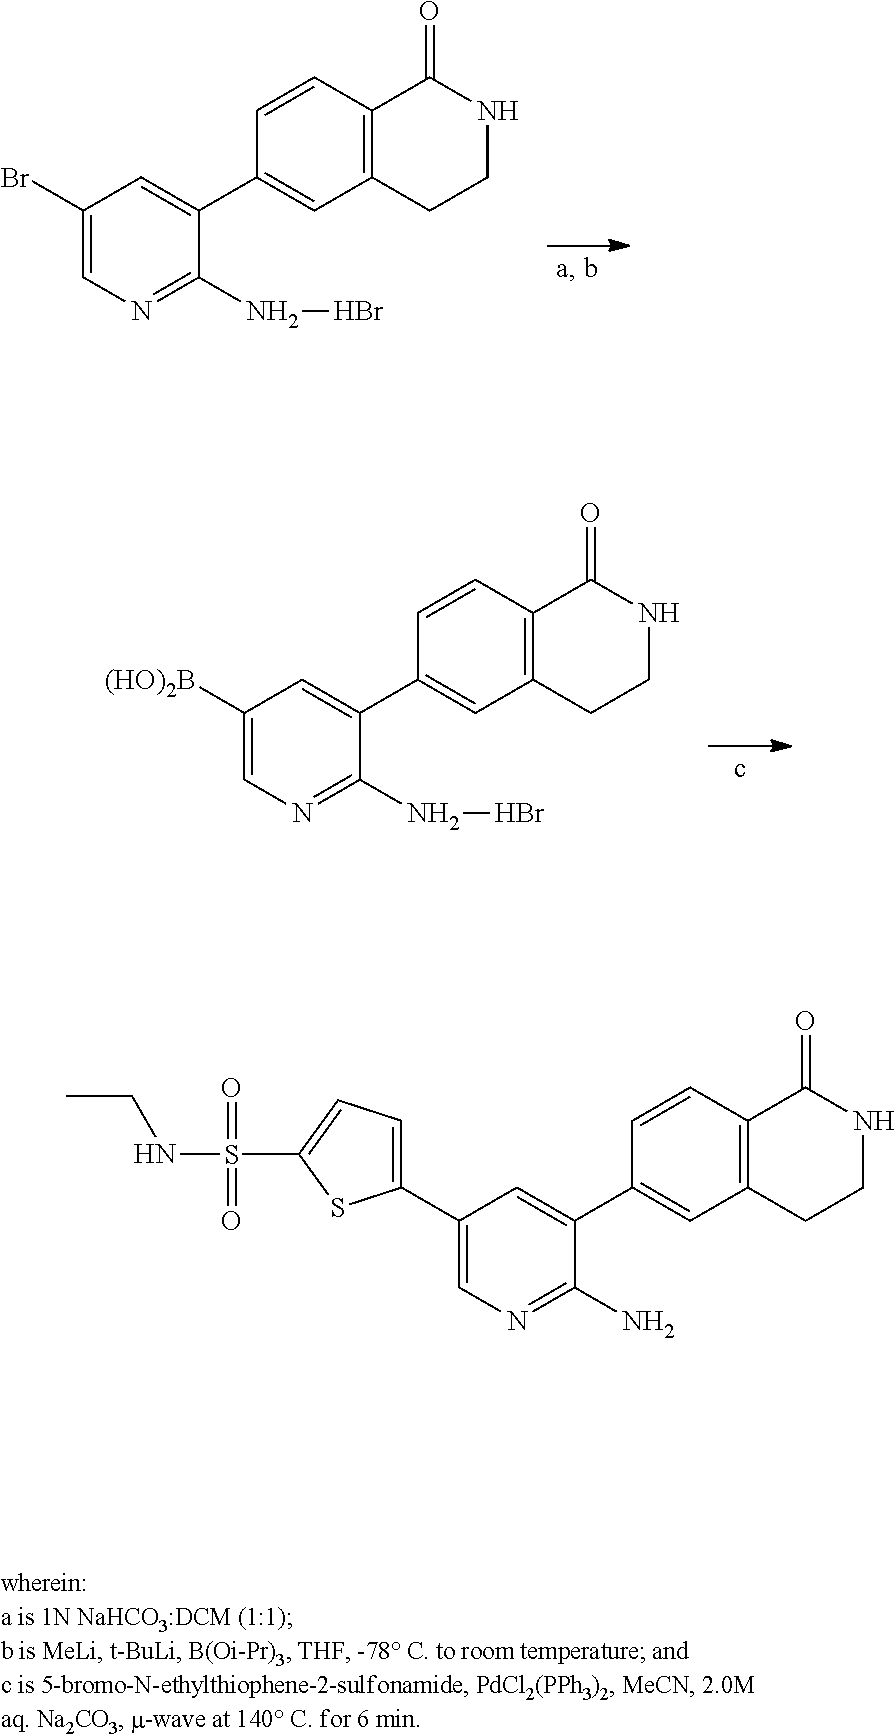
C1(Br)=CN=C(NBr)C(C2=CC3=C(C=C2)C(=O)NCC3)=C1.C1([(HO)2B])=CN=C(NBr)C(C2=CC3=C(C=C2)C(=O)NCC3)=C1.C1(C2=CC=C(S(=O)(NCC)=O)S2)=CN=C(N)C(C2=CC3=C(C=C2)C(=O)NCC3)=C1
